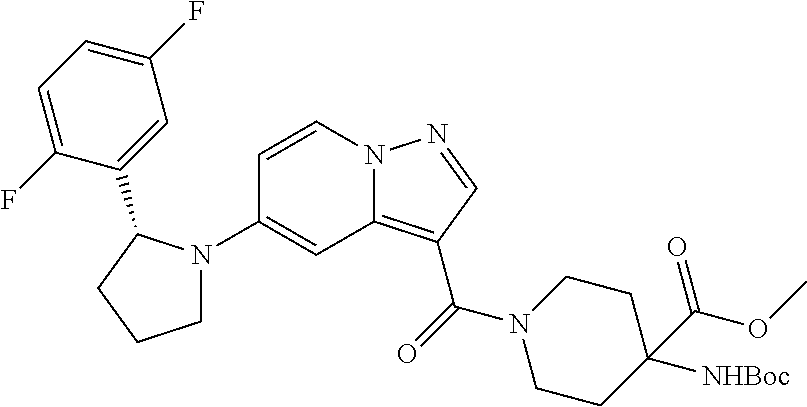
C1(N2CCCC2C2=CC(F)=CC=C2F)=CC2=C(C(=O)N3CCC(C(=O)OC)([NHBoc])CC3)C=NN2C=C1
